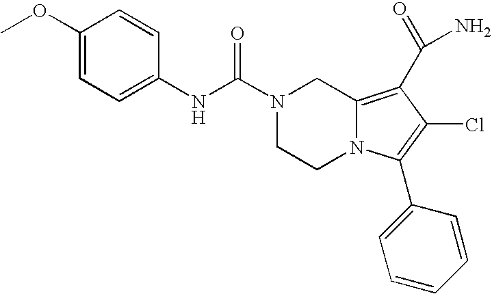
COC1=CC=C(NC(N2CCN3C(=C(C(N)=O)C(Cl)=C3C3=CC=CC=C3)C2)=O)C=C1
